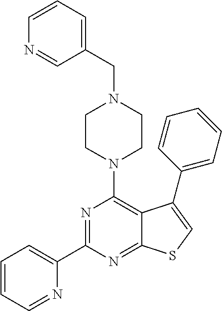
C1(C2=NC(N3CCN(CC4=CC=CN=C4)CC3)=C3C(=N2)SC=C3C2=CC=CC=C2)=CC=CC=N1
